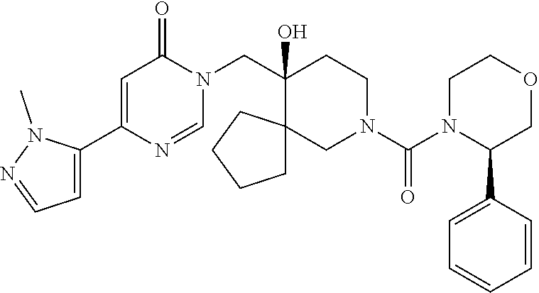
C1(C2=CC=NN2C)=CC(=O)N(CC2(O)C3(CN(C(=O)N4C(C5=CC=CC=C5)COCC4)CC2)CCCC3)C=N1
